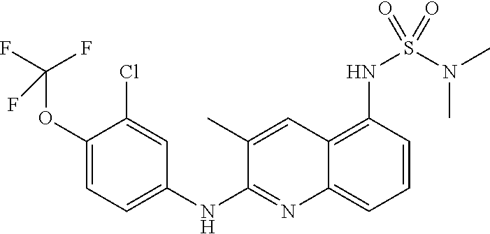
C1(OC(F)(F)F)=CC=C(NC2=NC3=CC=CC(NS(N(C)C)(=O)=O)=C3C=C2C)C=C1Cl
